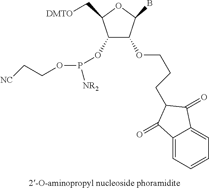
C1(OP(OCC[NC])[NR2])C(OCCCC2C(=O)C3=CC=CC=C3C2=O)C(B)OC1C[DMTO]
